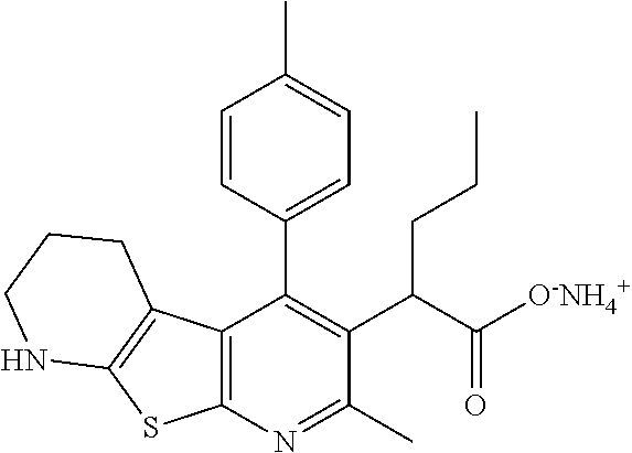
C12=C(N=C(C)C(C(C([O-NH4+])=O)CCC)=C1C1=CC=C(C)C=C1)SC1=C2CCCN1
